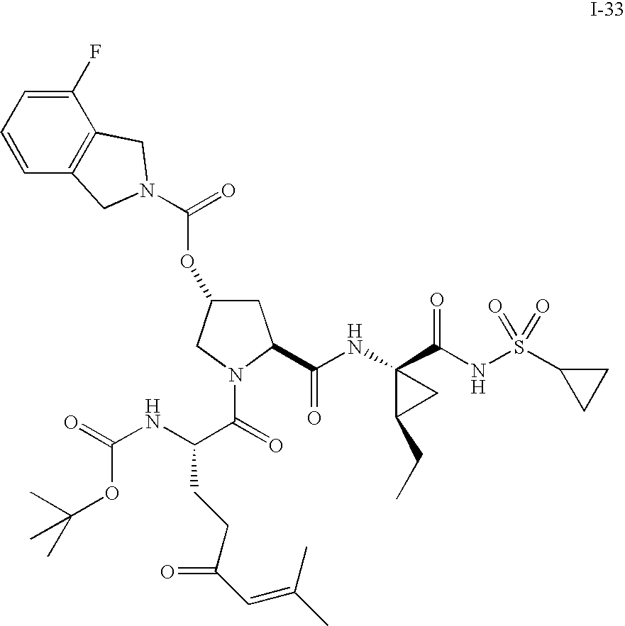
C1(F)=CC=CC2=C1CN(C(=O)OC1CC(C(NC3(C(NS(C4CC4)(=O)=O)=O)CC3CC)=O)N(C(=O)C(NC(=O)OC(C)(C)C)CCC(C=C(C)C)=O)C1)C2
